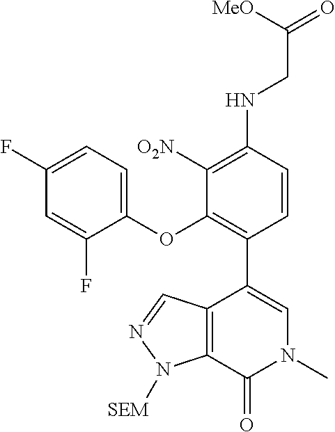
C1=C(F)C=C(F)C(OC2=C(C3=CN(C)C(=O)C4=C3C=NN4[SEM])C=CC(NCC(=O)[MeO])=C2[O2N])=C1
